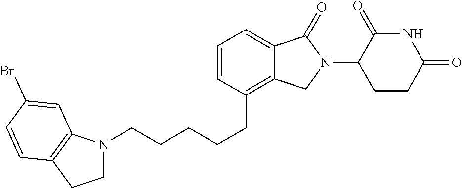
N1(CCCCCC2=C3C(=CC=C2)C(=O)N(C2C(=O)NC(=O)CC2)C3)CCC2=C1C=C(Br)C=C2
